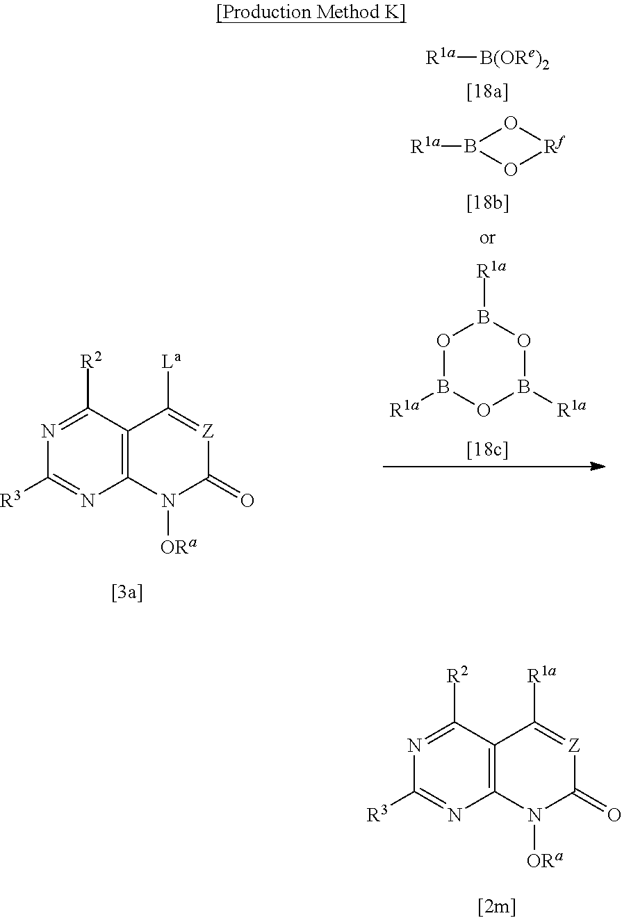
C12=C(C([R2])=NC([R3])=N1)C([R1a])=[Z]C(=O)N2[ORa].C12=C(C([R2])=NC([R3])=N1)C([La])=[Z]C(=O)N2[ORa].[R1a][B(ORe)2].[R1a]B1O[Rf]O1.O1B([R1a])OB([R1a])OB1[R1a]
